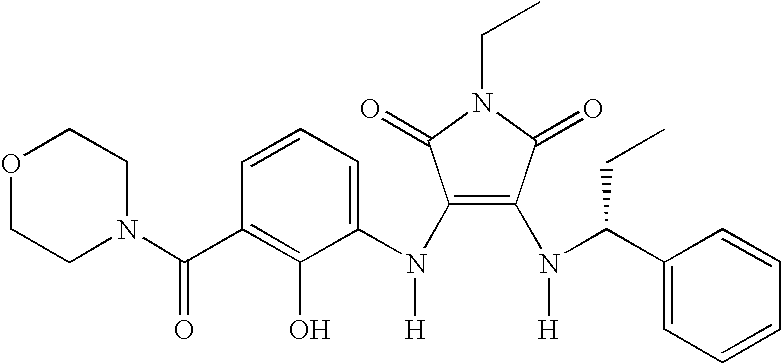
C1(N(C2=CC=CC(C(N3CCOCC3)=O)=C2O)[H])=C(N(C(C2=CC=CC=C2)CC)[H])C(=O)N(CC)C1=O
